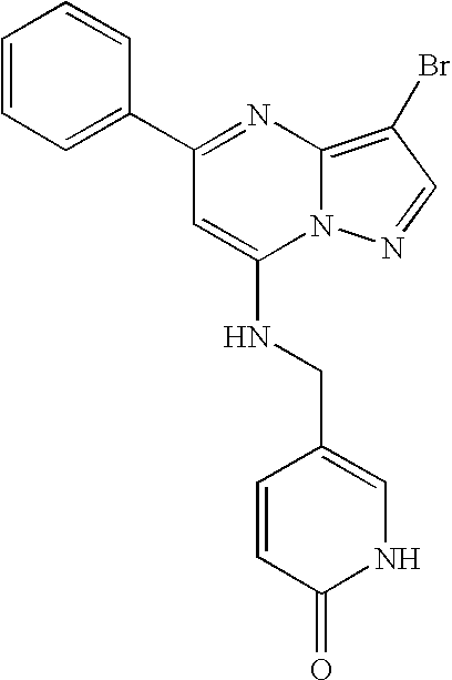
C1=CC=C(C2=NC3=C(Br)C=NN3C(NCC3=CNC(=O)C=C3)=C2)C=C1
